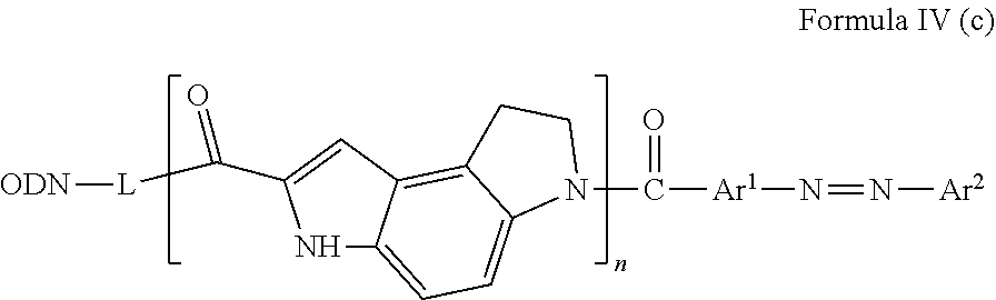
C([Ar1]N=N[Ar2])(=O)N1C2=CC=C3NC(C(=O)[L][ODN])=CC3=C2CC1
